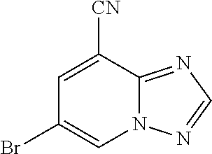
C1([CN])=CC(Br)=CN2C1=NC=N2
